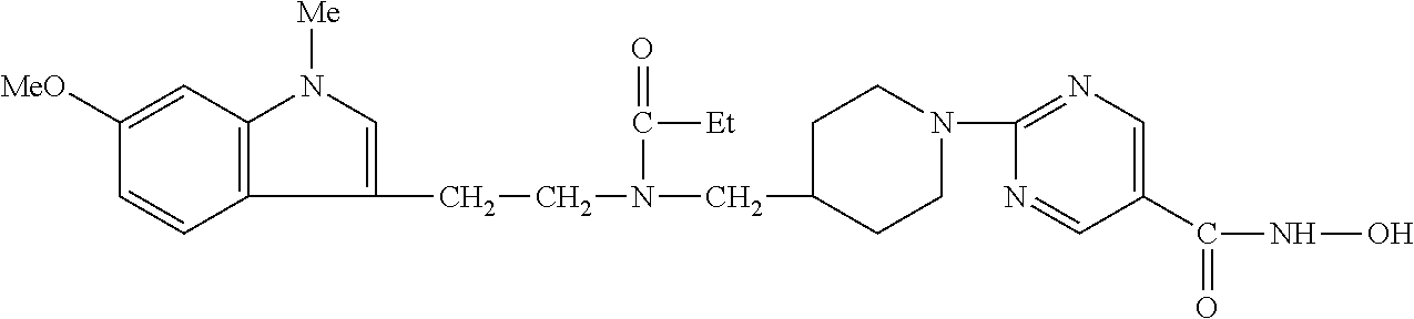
C1(CCN(CC2CCN(C3=NC=C(C(NO)=O)C=N3)CC2)C(=O)[Et])=CN([Me])C2=C1C=CC([MeO])=C2
